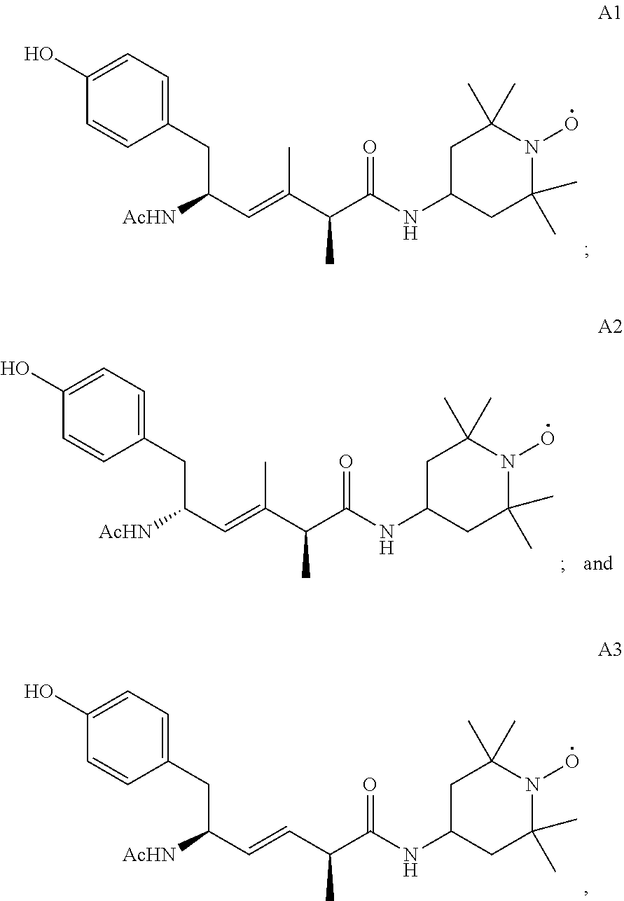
C1(O)=CC=C(CC(C=C(C(C(NC2CC(C)(C)N(O)C(C)(C)C2)=O)C)C)[AcHN])C=C1.C1(O)=CC=C(CC(C=CC(C(NC2CC(C)(C)N(O)C(C)(C)C2)=O)C)[AcHN])C=C1.C1(O)=CC=C(CC(C=C(C(C(NC2CC(C)(C)N(O)C(C)(C)C2)=O)C)C)[AcHN])C=C1
